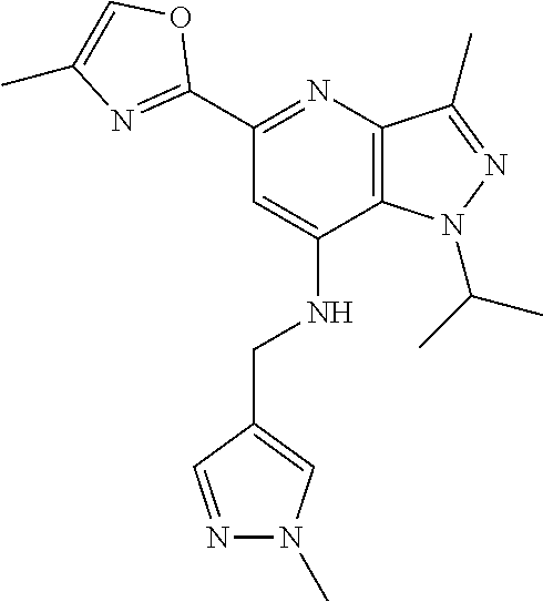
C12=C(C(C)=NN1C(C)C)N=C(C1=NC(C)=CO1)C=C2NCC1=CN(C)N=C1
